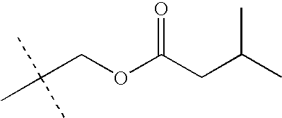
CC(COC(CC(C)C)=O)(C)C
